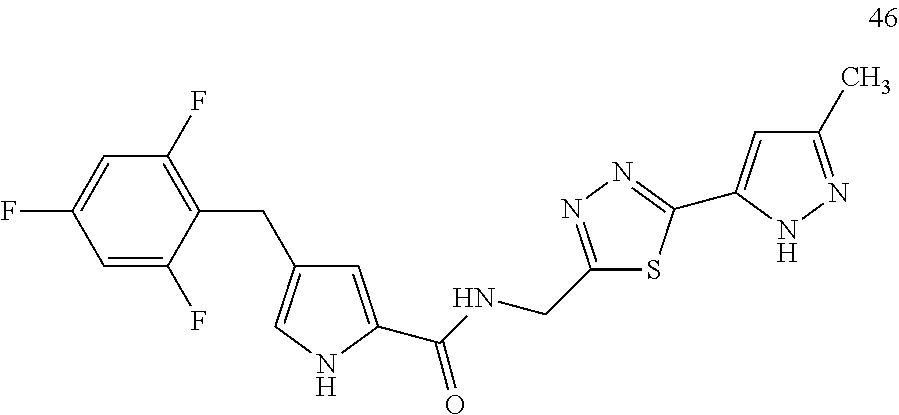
C1=C(F)C(CC2=CNC(C(=O)NCC3=NN=C(C4=CC(C)=NN4)S3)=C2)=C(F)C=C1F
